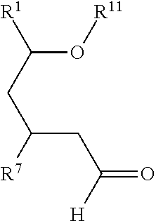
C(O[R11])(CC([R7])CC(=O)[H])[R1]
